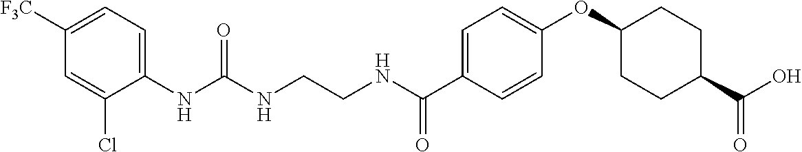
N(C(NCCNC(C1=CC=C(OC2CCC(C(O)=O)CC2)C=C1)=O)=O)C1=CC=C([F3C])C=C1Cl
